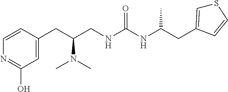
C1=CC(CC(CNC(NC(CC2=CSC=C2)C)=O)N(C)C)=CC(O)=N1
